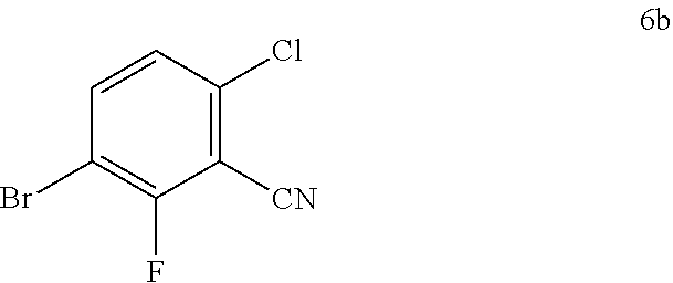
C1=CC(Br)=C(F)C([CN])=C1Cl
